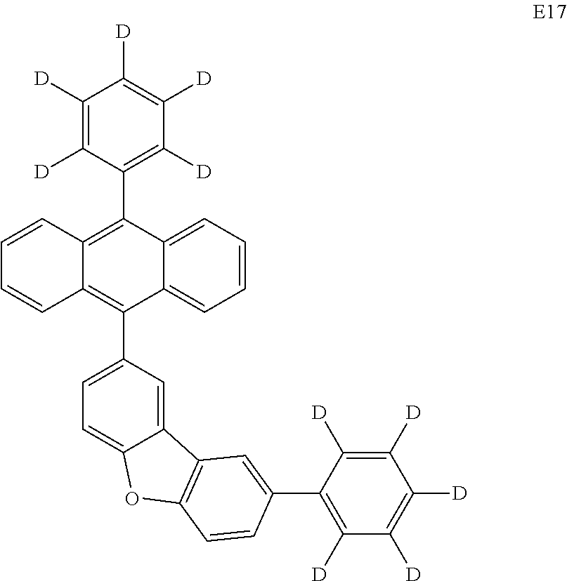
C1([D])=C([D])C(C2=C3C(=C(C4=CC=C5C(=C4)C4=C(O5)C=CC(C5=C([D])C([D])=C([D])C([D])=C5[D])=C4)C4=CC=CC=C24)C=CC=C3)=C([D])C([D])=C1[D]
